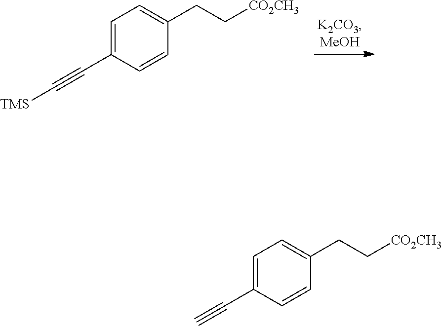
C1=C(C#C[TMS])C=CC(CC[CO2CH3])=C1.C1=C(C#C)C=CC(CC[CO2CH3])=C1
